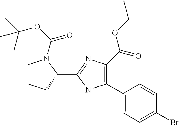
C1(C2=C(C(=O)OCC)N=C(C3N(C(OC(C)(C)C)=O)CCC3)N2)=CC=C(Br)C=C1
